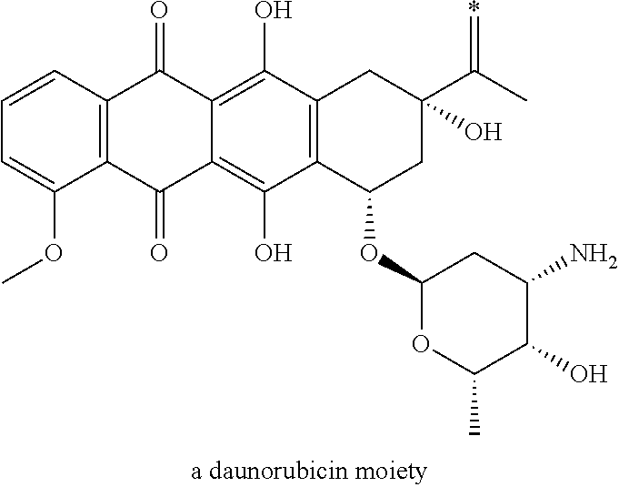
C1=CC2=C(C(OC)=C1)C(=O)C1=C(O)C3=C(C(O)=C1C2=O)CC(C(C)=*)(O)CC3OC1OC(C)C(O)C(N)C1
